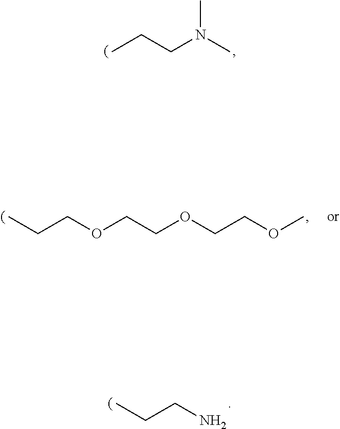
CCCOCCOCCOC.CCCN(C)C.CCCN
